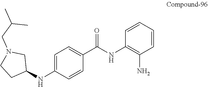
C1=C(NC2CN(CC(C)C)CC2)C=CC(C(NC2=C(N)C=CC=C2)=O)=C1
